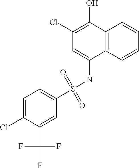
C12=C(C=CC=C1)C(NS(=O)(=O)C1=CC=C(Cl)C(C(F)(F)F)=C1)=CC(Cl)=C2O
